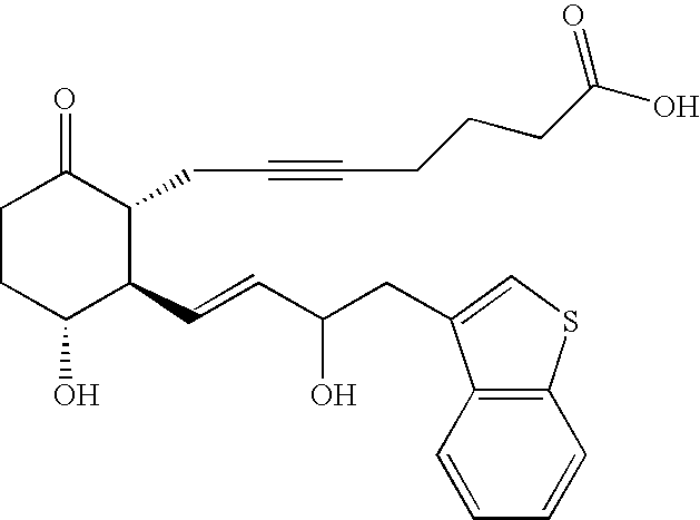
C1CC(O)C(C=CC(CC2=CSC3=C2C=CC=C3)O)C(CC#CCCCC(O)=O)C1=O
